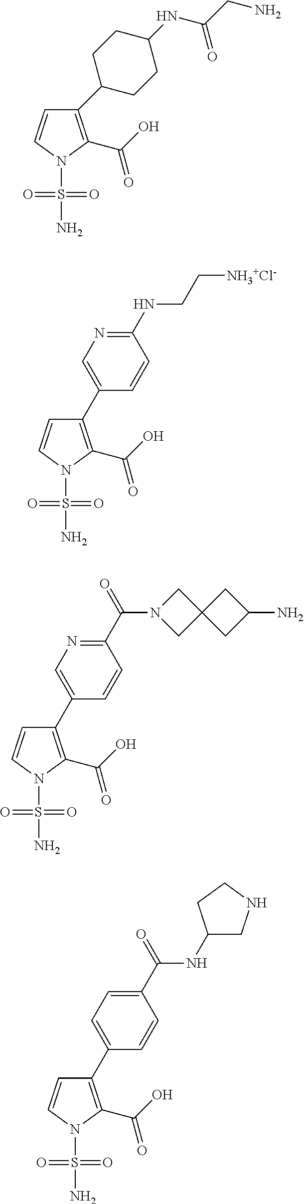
C1(C2CCC(NC(CN)=O)CC2)=C(C(O)=O)N(S(N)(=O)=O)C=C1.C1(C2=CN=C(NCC[NH3+Cl-])C=C2)=C(C(O)=O)N(S(N)(=O)=O)C=C1.C1(C2=CN=C(C(N3CC4(C3)CC(N)C4)=O)C=C2)=C(C(O)=O)N(S(N)(=O)=O)C=C1.C1(C2=CC=C(C(NC3CNCC3)=O)C=C2)=C(C(O)=O)N(S(N)(=O)=O)C=C1
